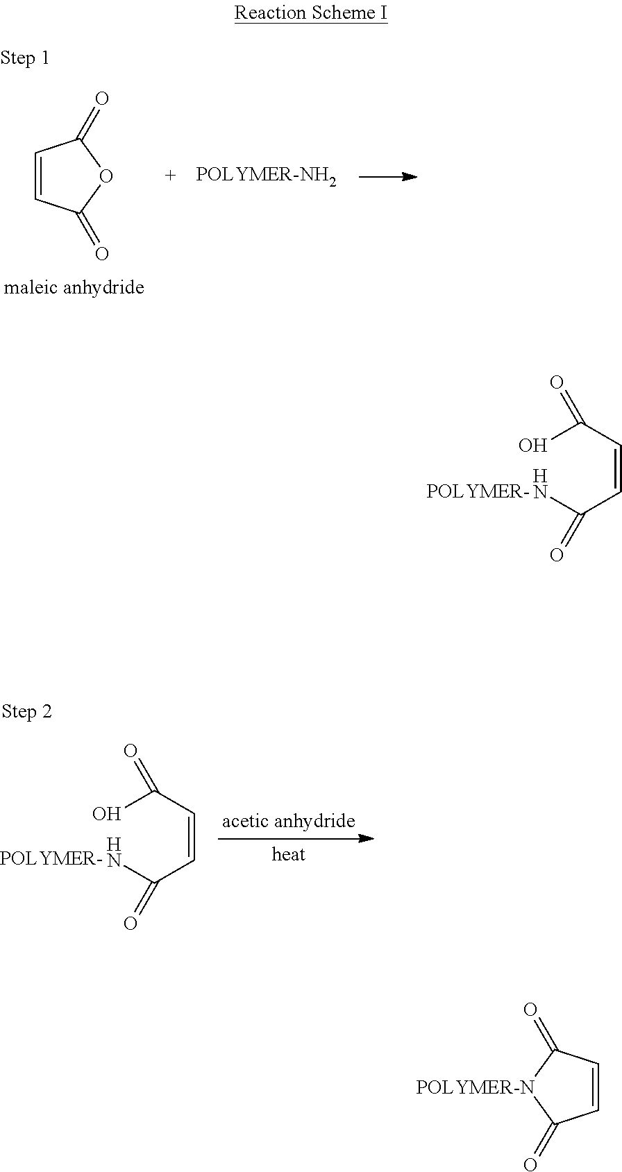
C1=CC(=O)OC1=O.C(=CC(O)=O)C(N)=O.C(=CC(O)=O)C(N)=O.C1=CC(=O)[POLYMER-N]C1=O
